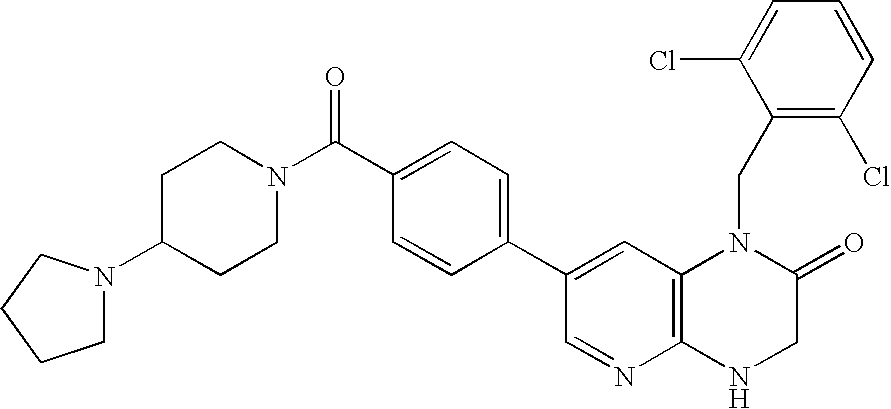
C12=C(NCC(=O)N1CC1=C(Cl)C=CC=C1Cl)N=CC(C1=CC=C(C(N3CCC(N4CCCC4)CC3)=O)C=C1)=C2
